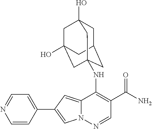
C1=CC(C2=CN3C(=C2)C(NC24CC5CC(O)(CC(O)(C2)C5)C4)=C(C(N)=O)C=N3)=CC=N1
